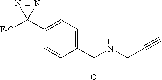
C1(C2=CC=C(C(NCC#C)=O)C=C2)([F3C])N=N1
